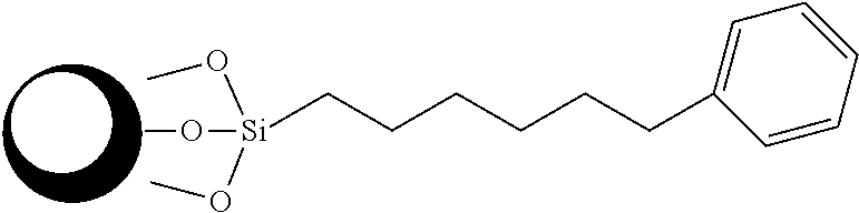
[Si](CCCCCCC1=CC=CC=C1)(OC)(OC)OC
